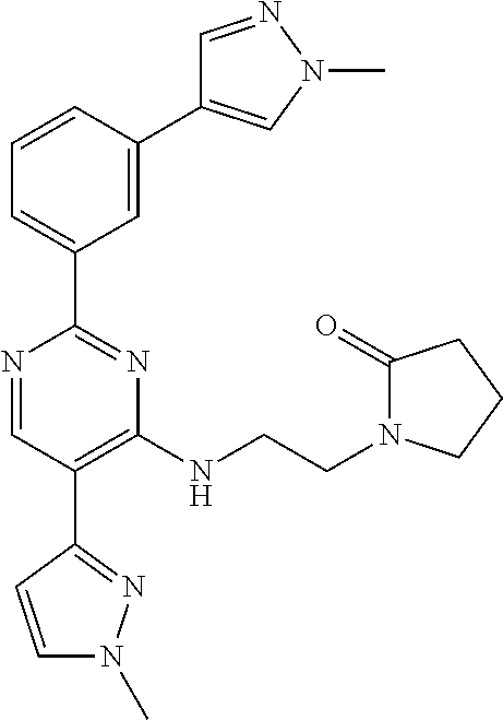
N1=CC(C2=NN(C)C=C2)=C(NCCN2C(=O)CCC2)N=C1C1=CC=CC(C2=CN(C)N=C2)=C1
